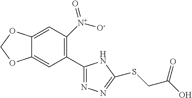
C1(C2=C([N+]([O-])=O)C=C3C(=C2)OCO3)=NN=C(SCC(=O)O)N1
